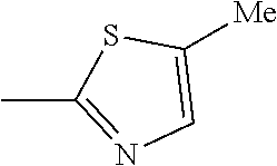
CC1=NC=C([Me])S1
